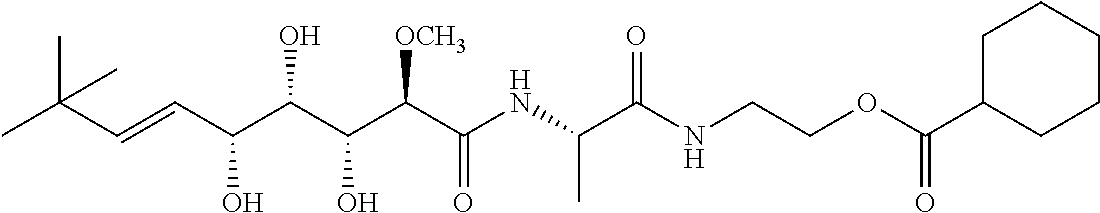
CC(C=CC(C(C(C(C(NC(C(NCCOC(C1CCCCC1)=O)=O)C)=O)[OCH3])O)O)O)(C)C
